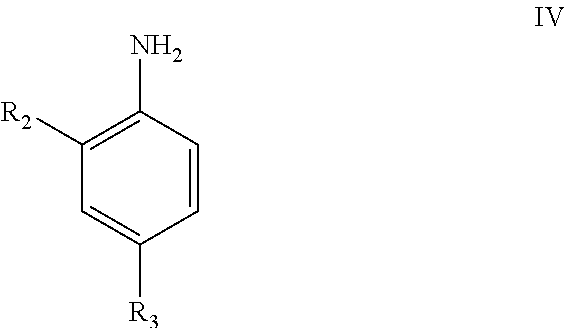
C1=CC(N)=C([R2])C=C1[R3]
